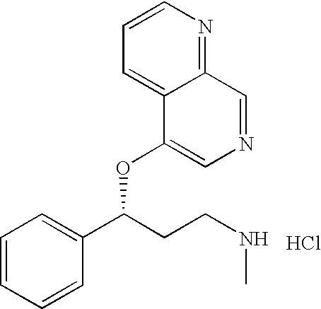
C1=CC=CC(C(CCNC)OC2=CN=CC3=NC=CC=C23)=C1.Cl
